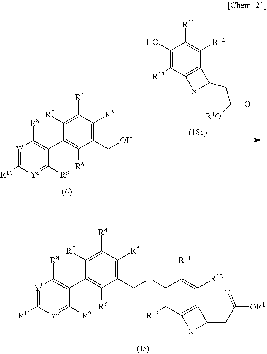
[Yb]1=C([R10])[Ya]=C([R9])C(C2=C([R6])C(COC3=C([R13])C4=C(C([R12])=C3[R11])C(CC([OR1])=O)[X]4)=C([R5])C([R4])=C2[R7])=C1[R8].[Yb]1=C([R10])[Ya]=C([R9])C(C2=C([R6])C(CO)=C([R5])C([R4])=C2[R7])=C1[R8].C1(O)=C([R13])C2=C(C([R12])=C1[R11])C(CC([R1O])=O)[X]2
